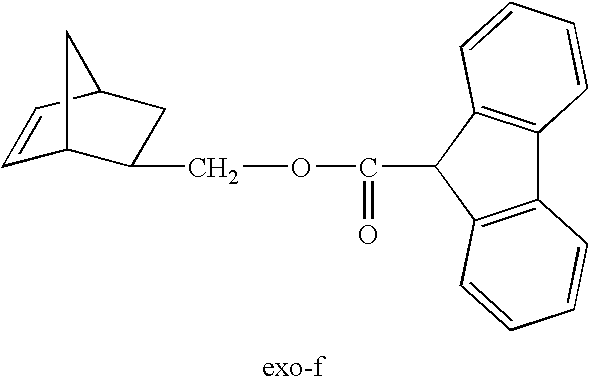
C1=CC2CC(COC(C3C4=C(C5=C3C=CC=C5)C=CC=C4)=O)C1C2
